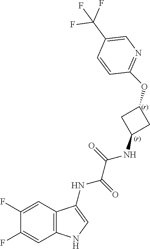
C12=C(C=C(F)C(F)=C1)NC=C2NC(=O)C(NC1CC(OC2=NC=C(C(F)(F)F)C=C2)C1)=O
